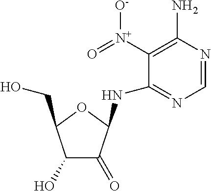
C1=NC(N)=C([N+](=O)[O-])C(NC2C(=O)C(O)C(CO)O2)=N1
